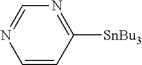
C1=CC([SnBu3])=NC=N1
